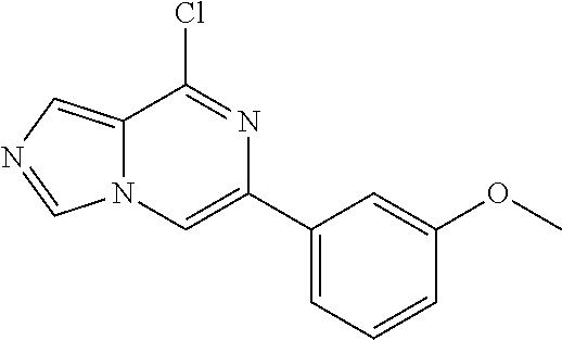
C1(C2=CN3C(=CN=C3)C(Cl)=N2)=CC=CC(OC)=C1
